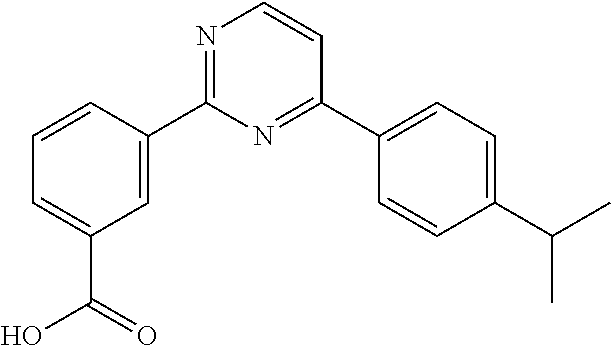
C1=CC(C2=NC=CC(C3=CC=C(C(C)C)C=C3)=N2)=CC(C(O)=O)=C1
